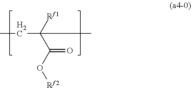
CCC([Rf1])(C(=O)O[Rf2])C
